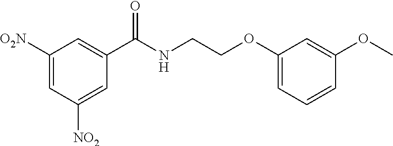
C1([O2N])=CC([NO2])=CC(C(NCCOC2=CC=CC(OC)=C2)=O)=C1
